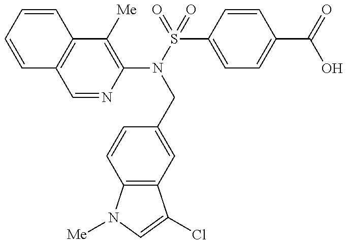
C1=CC=CC2=C1C=NC(N(CC1=CC3=C(C=C1)N([Me])C=C3Cl)S(C1=CC=C(C(O)=O)C=C1)(=O)=O)=C2[Me]
